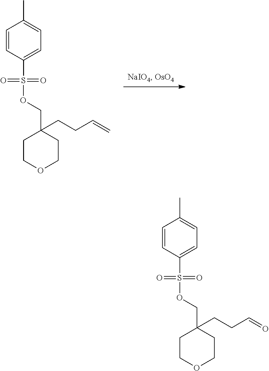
C1COCCC1(COS(C1=CC=C(C)C=C1)(=O)=O)CCC=C.C1COCCC1(COS(C1=CC=C(C)C=C1)(=O)=O)CCC=O
